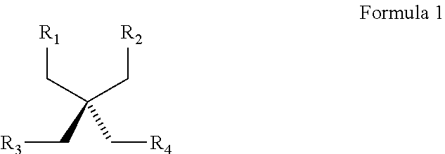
[R3]CC(C[R4])(C[R1])C[R2]
